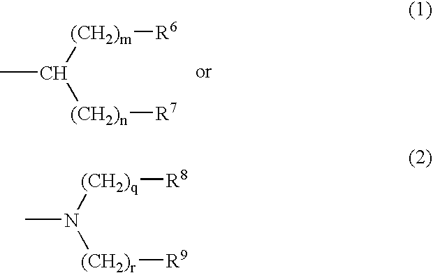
[(CH2)m]([R6])C([(CH2)n][R7])C.[(CH2)q]([R8])N([(CH2)r][R9])C
